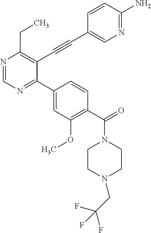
N1=CN=C(C2=CC(OC)=C(C(=O)N3CCN(CC(F)(F)F)CC3)C=C2)C(C#CC2=CN=C(N)C=C2)=C1CC
